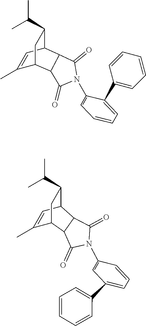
C1(C)=CC2C3C(C1CC2C(C)C)C(=O)N(C1=CC=CC=C1C1=CC=CC=C1)C3=O.C1(C)=CC2C3C(C1CC2C(C)C)C(=O)N(C1=CC(C2=CC=CC=C2)=CC=C1)C3=O
